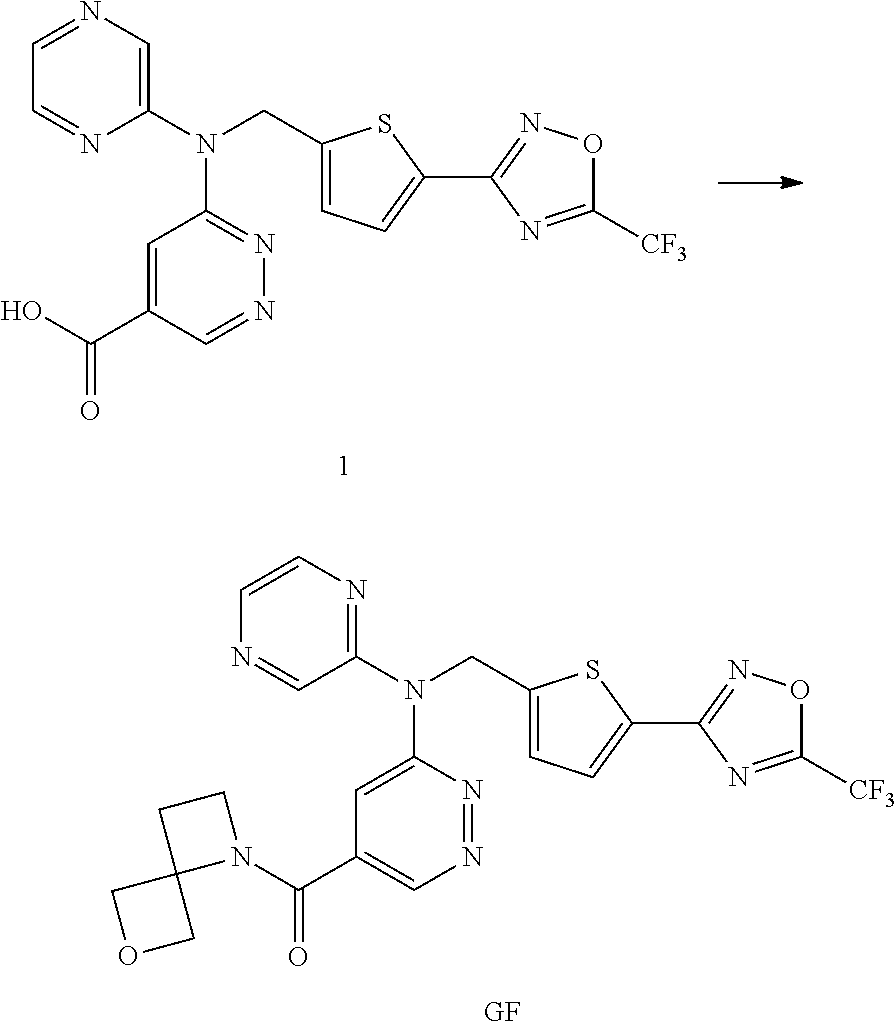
C1(N(CC2=CC=C(C3=NOC([CF3])=N3)S2)C2=NN=CC(C(O)=O)=C2)=CN=CC=N1.C1(N(CC2=CC=C(C3=NOC([CF3])=N3)S2)C2=CC(C(N3CCC34COC4)=O)=CN=N2)=NC=CN=C1
